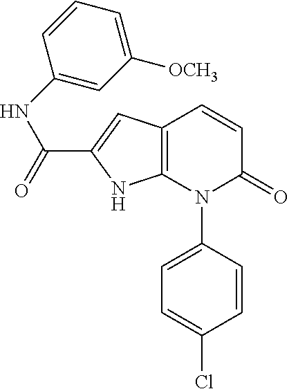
C1=CC(N2C(=O)C=CC3=C2NC(C(=O)NC2=CC([OCH3])=CC=C2)=C3)=CC=C1Cl
